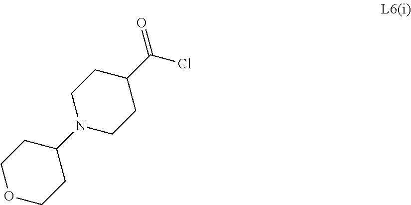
C1(N2CCC(C(=O)Cl)CC2)CCOCC1
